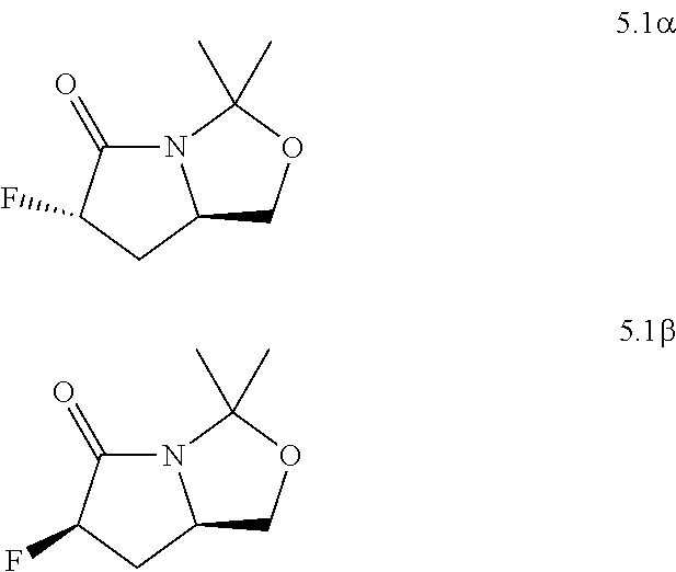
N12C(CC(F)C1=O)COC2(C)C.N12C(CC(F)C1=O)COC2(C)C
